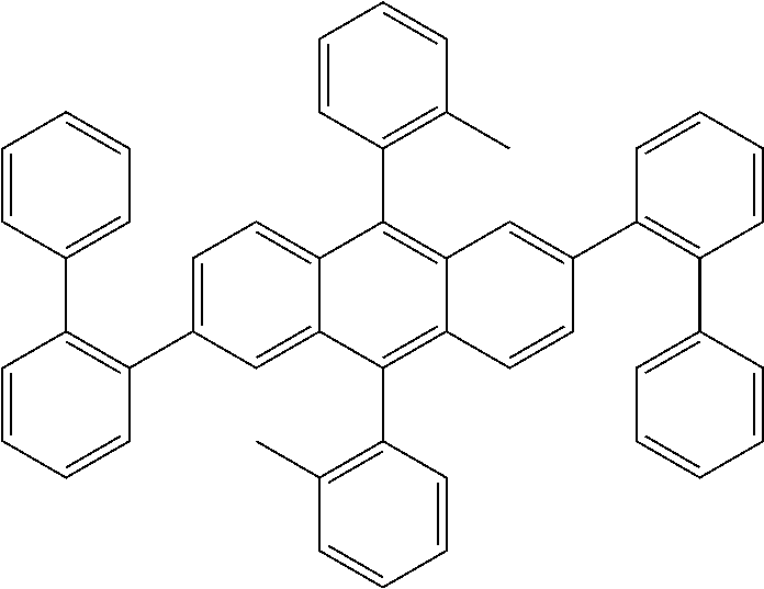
C1=C(C2=C(C3=CC=CC=C3)C=CC=C2)C=C2C(=C1)C(C1=C(C)C=CC=C1)=C1C(=C2C2=C(C)C=CC=C2)C=CC(C2=C(C3=CC=CC=C3)C=CC=C2)=C1
